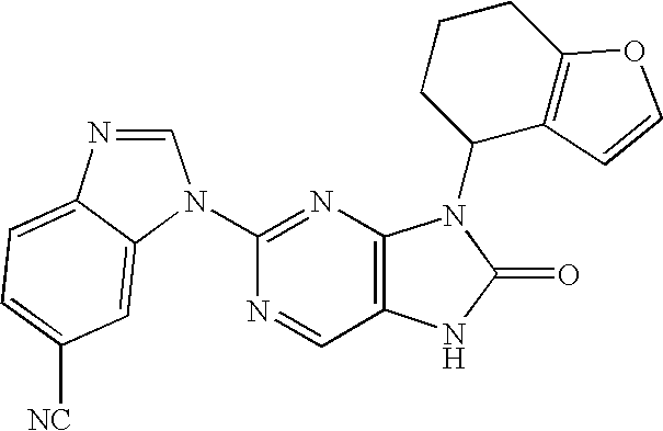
C1(N2C=NC3=CC=C([NC])C=C32)=NC2=C(C=N1)NC(=O)N2C1C2=C(CCC1)OC=C2
